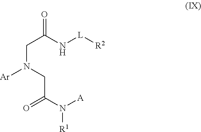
O=C(N[L][R2])CN([Ar])CC(N([A])[R1])=O
